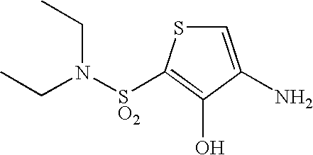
C1=C(N)C(O)=C([SO2]N(CC)CC)S1
